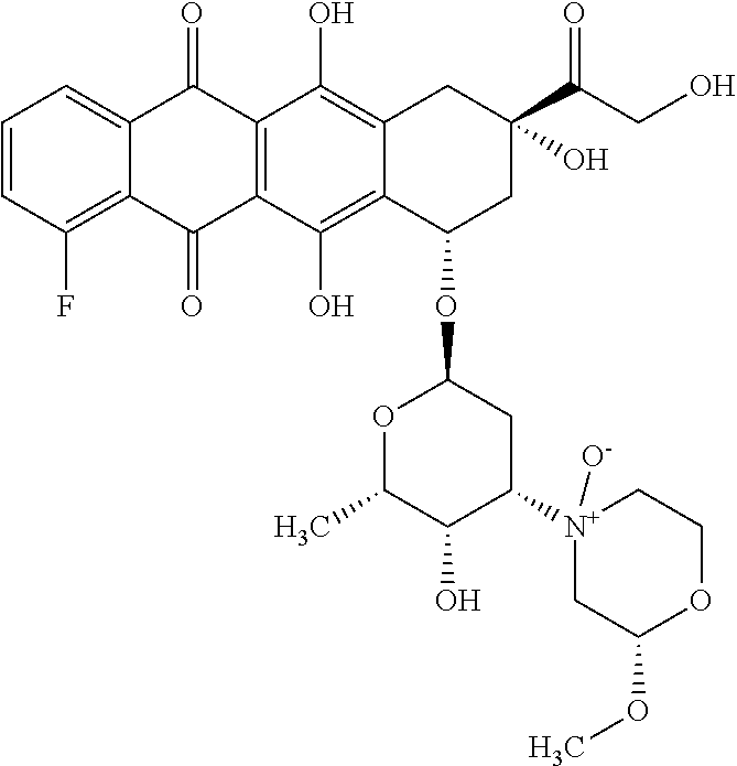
C1=CC(F)=C2C(=C1)C(=O)C1=C(C2=O)C(O)=C2C(=C1O)CC(C(CO)=O)(O)CC2OC1OC(C)C(O)C([N+]2([O-])CC(OC)OCC2)C1
